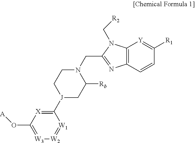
C1([J]2CC([Rb])N(CC3=NC4=C(N3C[R2])[Y]=C([R1])C=C4)CC2)=[X]C(O[A])=[W3][W2]=[W1]1
